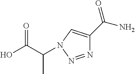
N1=NN(C(C(O)=O)C)C=C1C(N)=O
